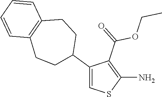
C1(C2CCC3=C(CC2)C=CC=C3)=CSC(N)=C1C(=O)OCC
